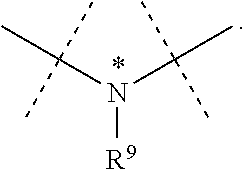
N([R9])(C(C)(C)C)C(C)(C)C
